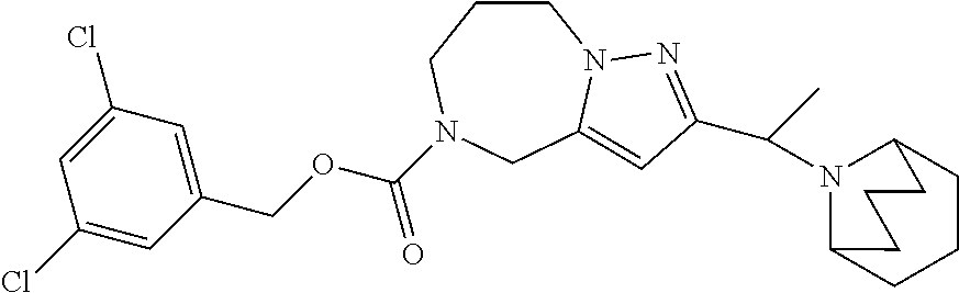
C1CCN(C(=O)OCC2=CC(Cl)=CC(Cl)=C2)CC2=CC(C(C)N3C4CCCC3CCC4)=NN12
